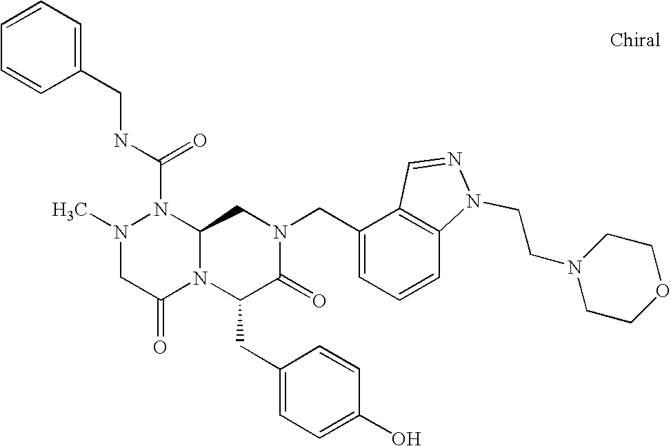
CN1CC(=O)N2C(N1C(NCC1=CC=CC=C1)=O)CN(CC1=CC=CC3=C1C=NN3CCN1CCOCC1)C(=O)C2CC1=CC=C(O)C=C1
